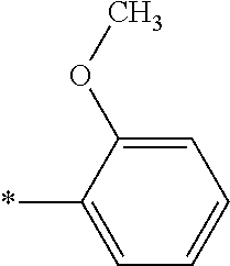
C1=C(OC)C(*)=CC=C1
